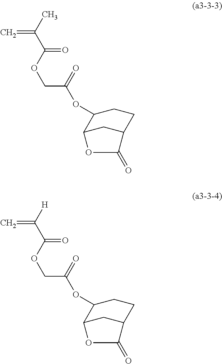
C12CC(CCC1OC(=O)COC(=O)C(C)=C)C(=O)O2.C12CC(CCC1OC(=O)COC(=O)C([H])=C)C(=O)O2
